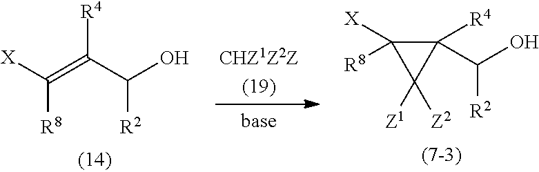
C(=C(C(O)[R2])[R4])([R8])[X].C1(C(O)[R2])([R4])C([R8])([X])C1([Z1])[Z2]
